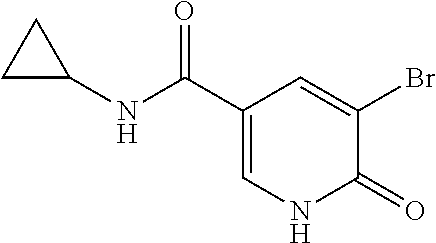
C1(C(=O)NC2CC2)=CNC(=O)C(Br)=C1
